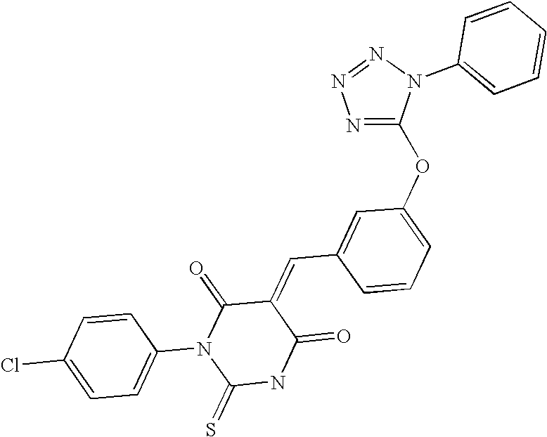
N1=C(OC2=CC=CC(C=C3C(=O)N(C4=CC=C(Cl)C=C4)C(=S)NC3=O)=C2)N(C2=CC=CC=C2)N=N1
